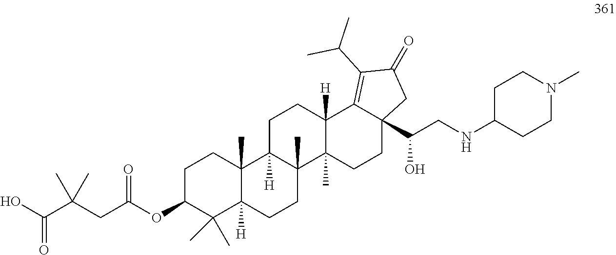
C1C(OC(CC(C(O)=O)(C)C)=O)C(C)(C)C2([H])C(C)(C1)C1([H])C(C)(CC2)C2(C)C([H])(CC1)C1=C(C(C)C)C(=O)CC1(C(CNC1CCN(C)CC1)O)CC2
